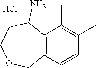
C12=C(C=CC(C)=C1C)COCCC2N.Cl
